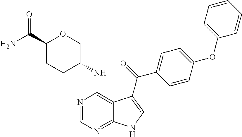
C1(C(N)=O)CCC(NC2=C3C(=NC=N2)NC=C3C(=O)C2=CC=C(OC3=CC=CC=C3)C=C2)CO1
